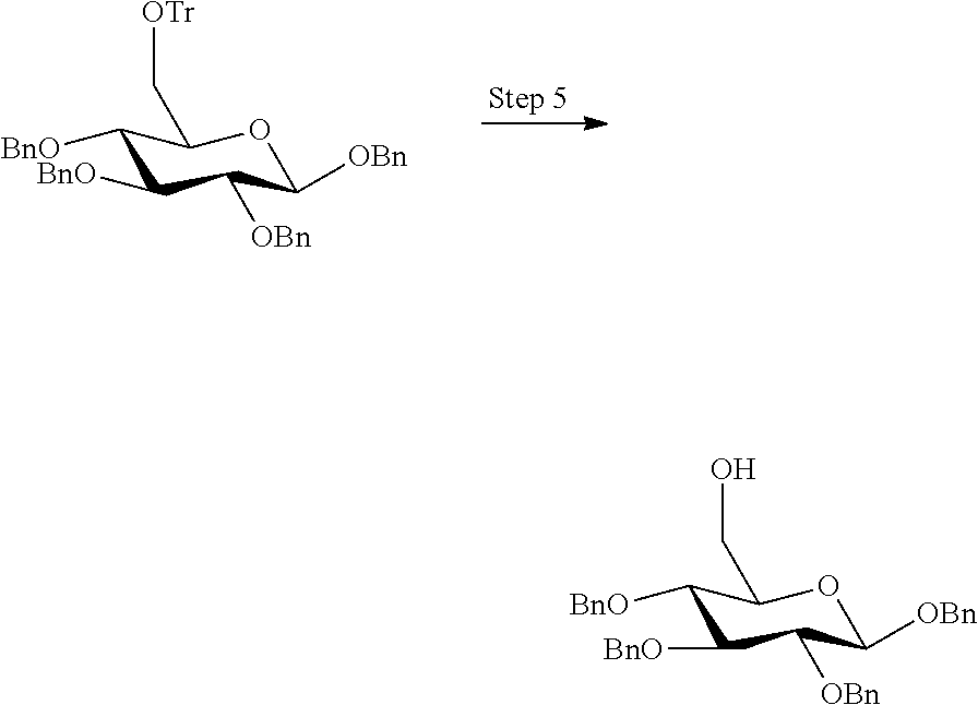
C1([BnO])C([BnO])C([OBn])C([OBn])OC1C[OTr].C1([BnO])C([BnO])C([OBn])C([OBn])OC1CO
